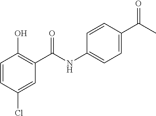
C1=CC(Cl)=CC(C(NC2=CC=C(C(C)=O)C=C2)=O)=C1O
